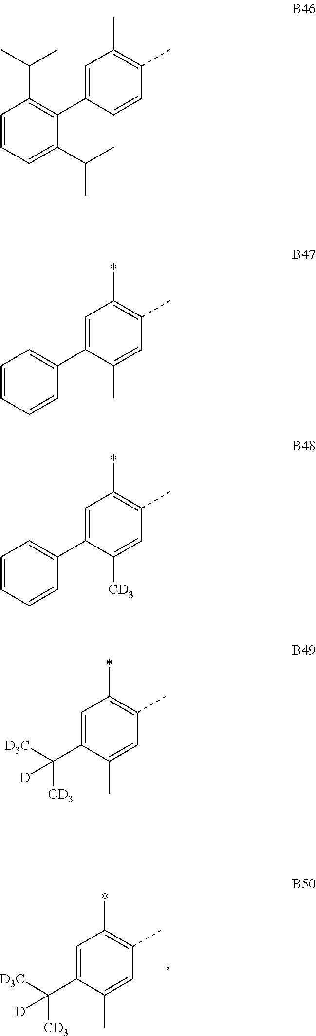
C1=C(C([D3C])([CD3])[D])C(C)=CC(C)=C1*.C1=C(C([D3C])([CD3])[D])C(C)=CC(C)=C1*.C1=C(C2=C(C(C)C)C=CC=C2C(C)C)C=CC(C)=C1C.C1=C(C2=CC=CC=C2)C(C)=CC(C)=C1*.C1=C(C2=CC=CC=C2)C([CD3])=CC(C)=C1*
